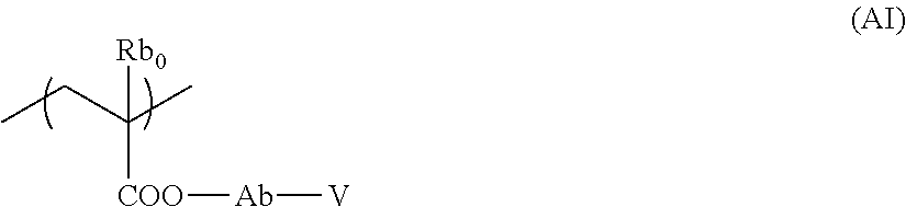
C([COO][Ab][V])(CC)(C)[Rb0]
